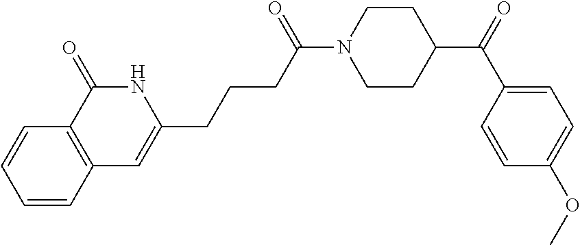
N1C(=O)C2=C(C=C1CCCC(N1CCC(C(C3=CC=C(OC)C=C3)=O)CC1)=O)C=CC=C2
